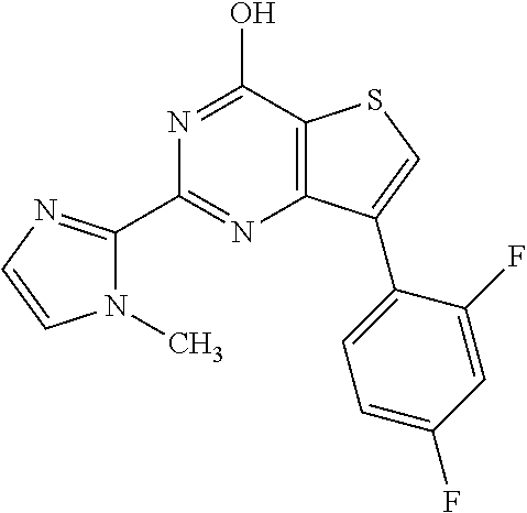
C12=C(C(O)=NC(C3=NC=CN3C)=N1)SC=C2C1=CC=C(F)C=C1F
